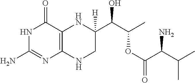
N1C(N)=NC2=C(C1=O)NC(C(C(C)OC(C(C(C)C)N)=O)O)([H])CN2
